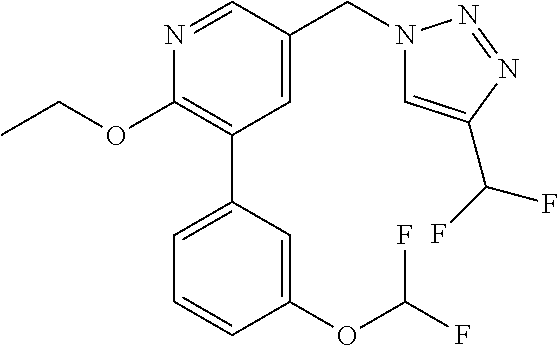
C1(OCC)=C(C2=CC=CC(OC(F)F)=C2)C=C(CN2C=C(C(F)F)N=N2)C=N1
